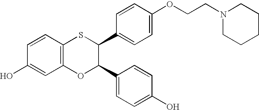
C1=CC2=C(C=C1O)OC(C1=CC=C(O)C=C1)C(C1=CC=C(OCCN3CCCCC3)C=C1)S2
